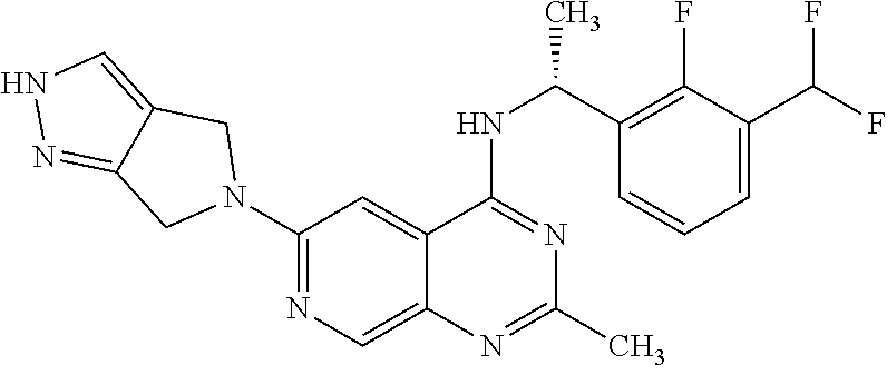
N1(C2=NC=C3C(=C2)C(NC(C2=C(F)C(C(F)F)=CC=C2)C)=NC(C)=N3)CC2=CNN=C2C1
